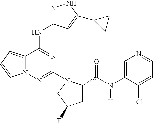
N1=C(NC2=NC(N3C(C(N(C4=CN=CC=C4Cl)[H])=O)CC(F)C3)=NN3C2=CC=C3)C=C(C2CC2)N1
